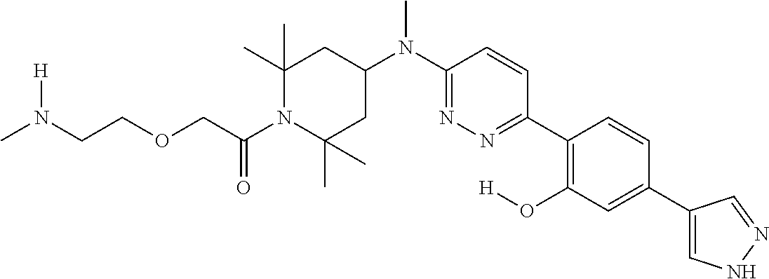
C(C(N1C(C)(C)CC(N(C2=NN=C(C3=C(O[H])C=C(C4=CNN=C4)C=C3)C=C2)C)CC1(C)C)=O)OCCN(C)[H]
